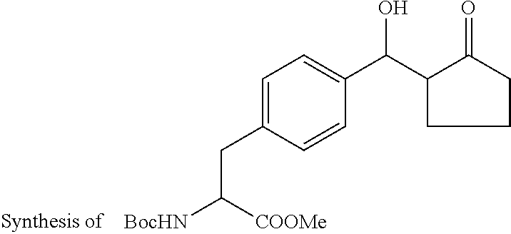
C1=C(CC([COOMe])[BocHN])C=CC(C(O)C2C(=O)CCC2)=C1
